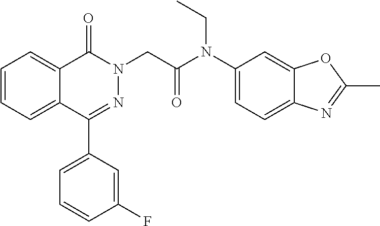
C1=CC=C2C(=C1)C(=O)N(CC(N(C1=CC=C3C(=C1)OC(C)=N3)CC)=O)N=C2C1=CC=CC(F)=C1
